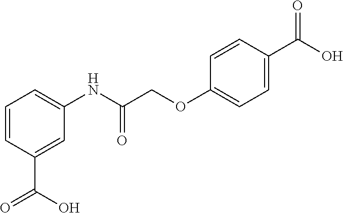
C1=CC(C(=O)O)=CC(NC(COC2=CC=C(C(O)=O)C=C2)=O)=C1
